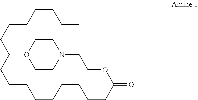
CCCCCCCCCCCCCCCCCC(OCCN1CCOCC1)=O
